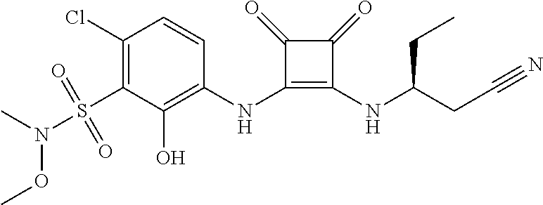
C1(Cl)=C(S(N(OC)C)(=O)=O)C(O)=C(NC2=C(NC(CC#N)CC)C(=O)C2=O)C=C1
